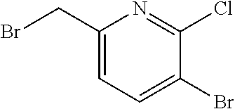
C1(CBr)=CC=C(Br)C(Cl)=N1
